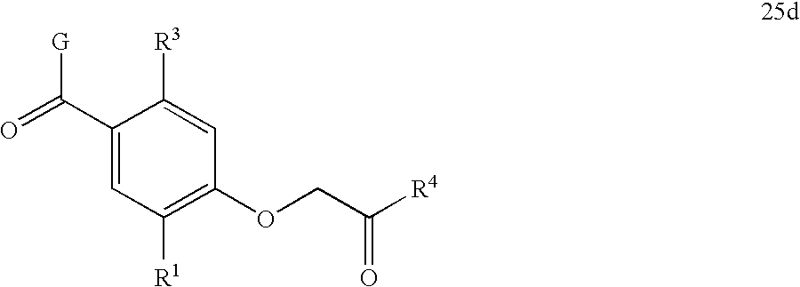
C1(C(=O)[G])=CC([R1])=C(OCC([R4])=O)C=C1[R3]
